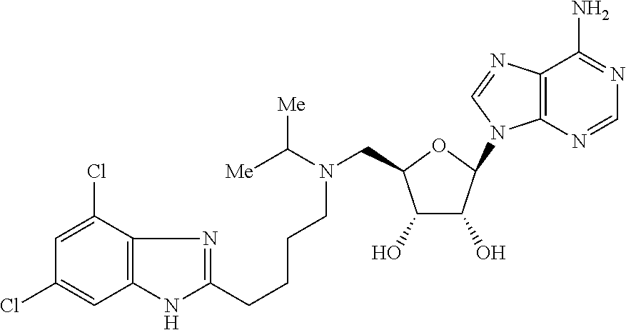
C1=C(Cl)C2=C(C=C1Cl)NC(CCCCN(C([Me])[Me])CC1C(O)C(O)C(N3C4=C(C(N)=NC=N4)N=C3)O1)=N2
